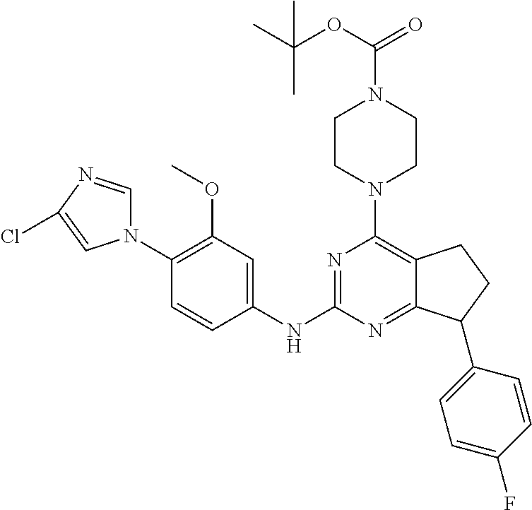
N1(C2=C(OC)C=C(NC3=NC(N4CCN(C(OC(C)(C)C)=O)CC4)=C4C(=N3)C(C3=CC=C(F)C=C3)CC4)C=C2)C=NC(Cl)=C1
